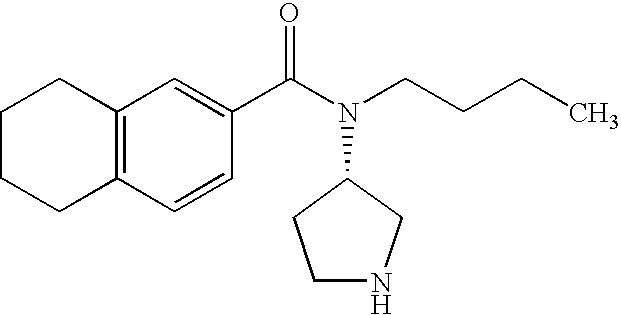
C12=C(C=CC(C(N(CCCC)C3CCNC3)=O)=C1)CCCC2
